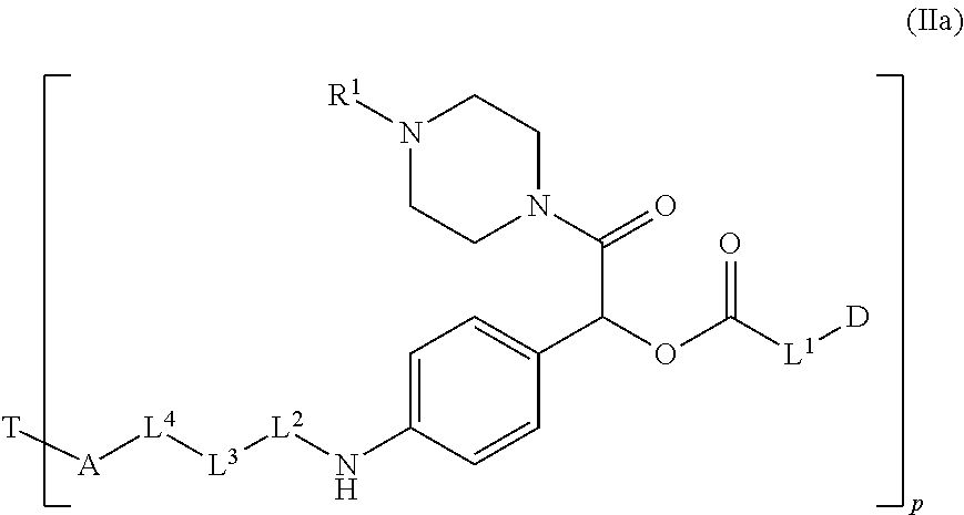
[T][A][L4][L3][L2]NC1=CC=C(C(OC([L1][D])=O)C(N2CCN([R1])CC2)=O)C=C1
